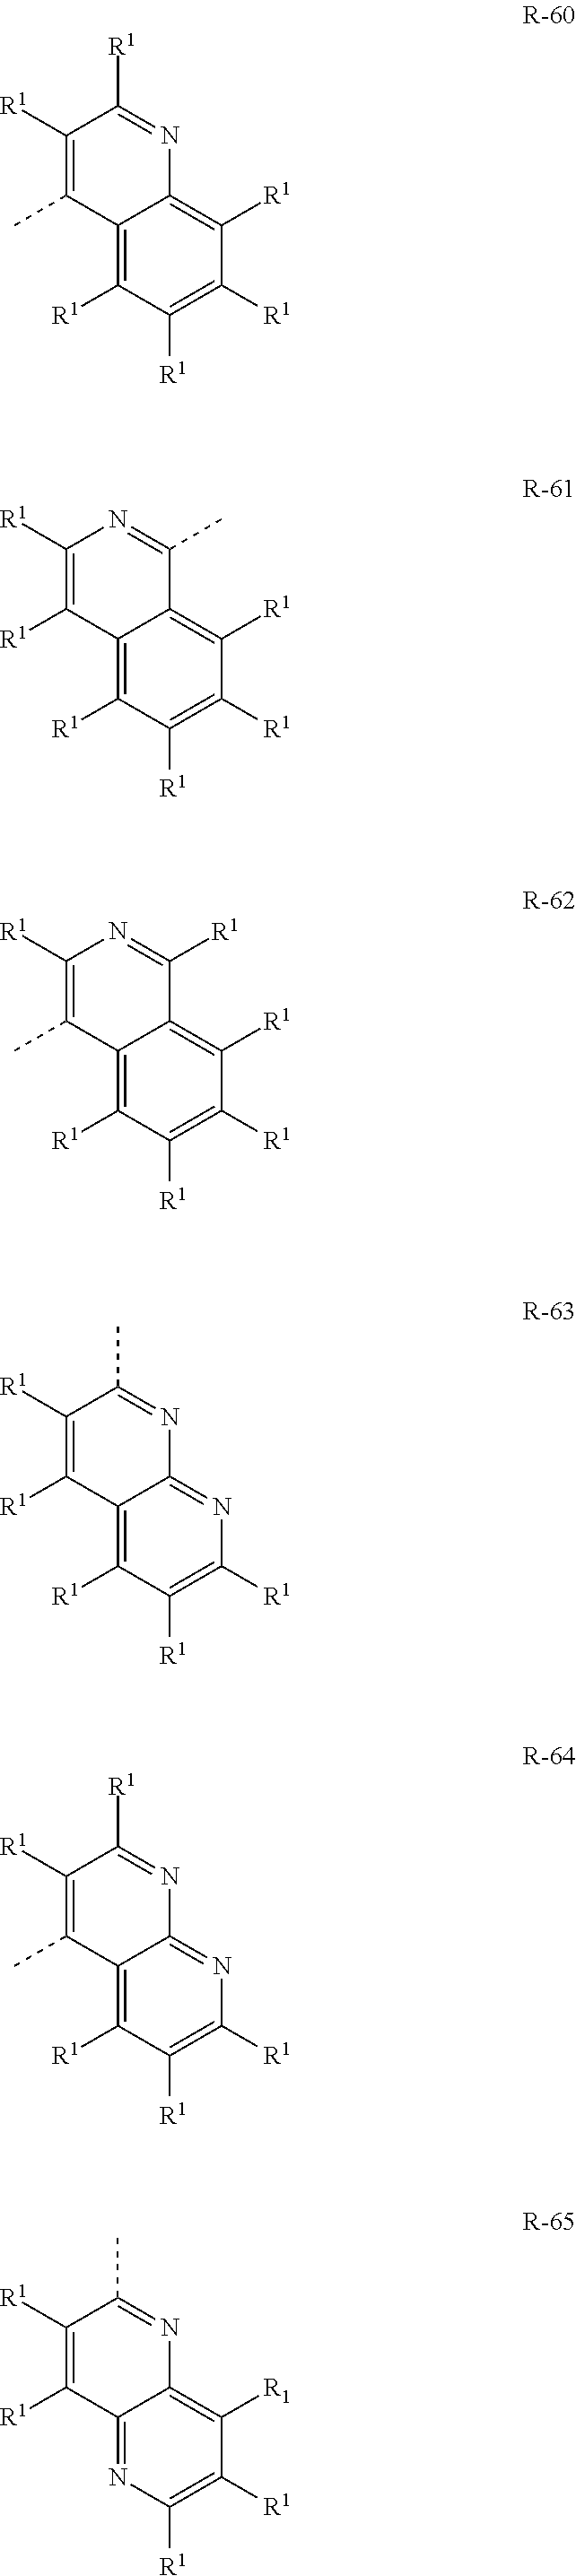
C1(C)=C([R1])C([R1])=NC2=C([R1])C([R1])=C([R1])C([R1])=C12.C1([R1])=C([R1])N=C(C)C2=C([R1])C([R1])=C([R1])C([R1])=C12.C1(C)=C([R1])N=C([R1])C2=C([R1])C([R1])=C([R1])C([R1])=C12.C1([R1])=C([R1])C(C)=NC2=NC([R1])=C([R1])C([R1])=C12.C1(C)=C([R1])C([R1])=NC2=NC([R1])=C([R1])C([R1])=C12.C1([R1])=C([R1])C(C)=NC2=C([R1])C([R1])=C([R1])N=C12
